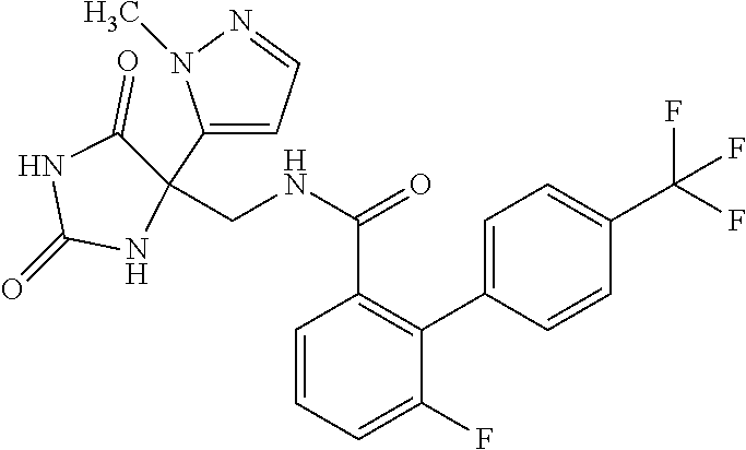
C(NC(C1=C(C2=CC=C(C(F)(F)F)C=C2)C(F)=CC=C1)=O)C1(C2=CC=NN2C)C(=O)NC(=O)N1
